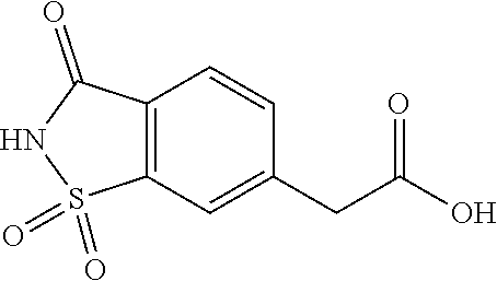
C12=C(C=CC(CC(O)=O)=C1)C(=O)NS2(=O)=O
